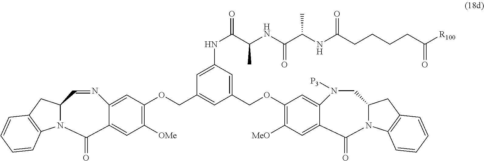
N12C(CC3=C1C=CC=C3)C=NC1=CC(OCC3=CC(COC4=C([MeO])C=C5C(=C4)N([P3])CC4N(C5=O)C5=C(C4)C=CC=C5)=CC(NC(C(NC(C(NC(CCCCC([R100])=O)=O)C)=O)C)=O)=C3)=C([OMe])C=C1C2=O
